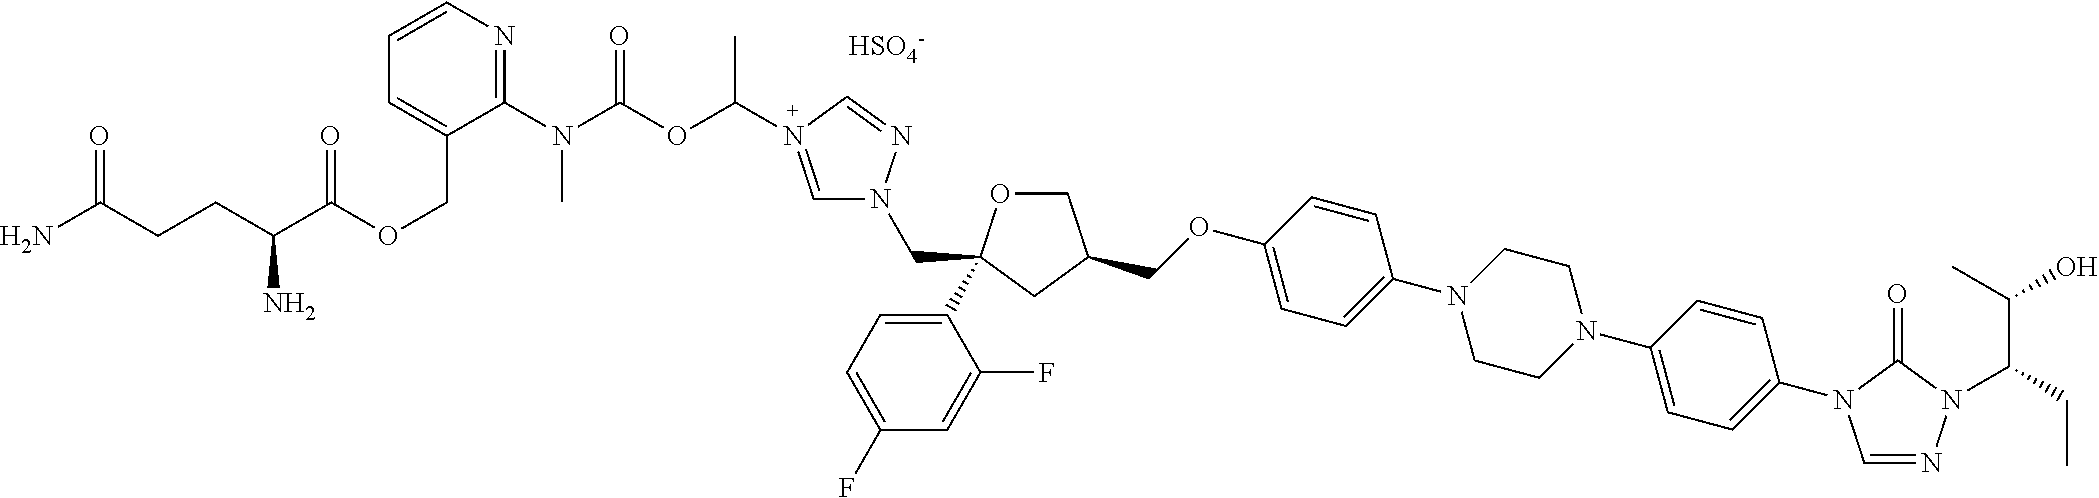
C(OC1=CC=C(N2CCN(C3=CC=C(N4C=NN(C(C(O)C)CC)C4=O)C=C3)CC2)C=C1)C1COC(C2=CC=C(F)C=C2F)(CN2C=N(C(C)OC(N(C3=NC=CC=C3COC(=O)C(CCC(N)=O)N)C)=O)C=N2)C1.[HSO4-]
